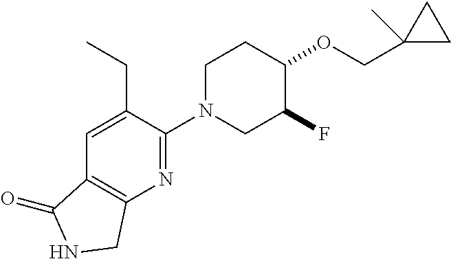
C1N(C2=NC3=C(C=C2CC)C(=O)NC3)CC(F)C(OCC2(C)CC2)C1
